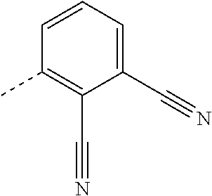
C1(C#N)=CC=CC(C)=C1C#N
